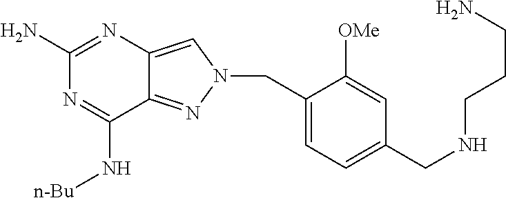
N1=C(N)N=C(N[n-Bu])C2=NN(CC3=CC=C(CNCCCN)C=C3[OMe])C=C12
